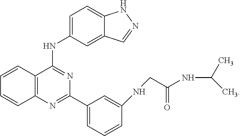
C12=CC=C(NC3=NC(C4=CC=CC(NCC(NC(C)C)=O)=C4)=NC4=C3C=CC=C4)C=C1C=NN2
